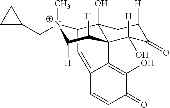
C12C=C3C(=C(O)C(=O)C=C3)C3(C([H])C([H])[N+]1(CC1CC1)C)C2(O)CC([H])C(=O)C3([H])O
